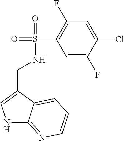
N1C2=NC=CC=C2C(CNS(=O)(=O)C2=C(F)C=C(Cl)C(F)=C2)=C1
